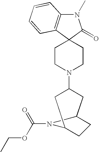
N1(C)C2=C(C3(C1=O)CCN(C1CC4CCC(C1)N4C(=O)OCC)CC3)C=CC=C2
